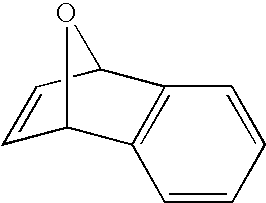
C1=CC=CC2=C1C1C=CC2O1
